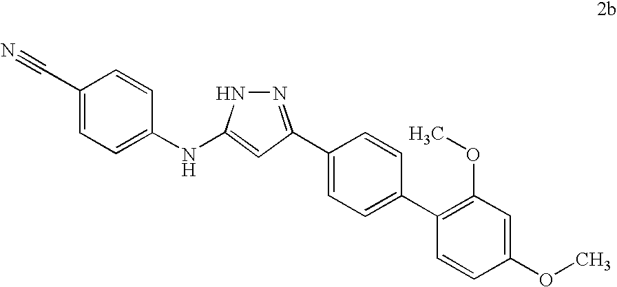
C1(C2=NNC(NC3=CC=C(C#N)C=C3)=C2)=CC=C(C2=C(OC)C=C(OC)C=C2)C=C1
